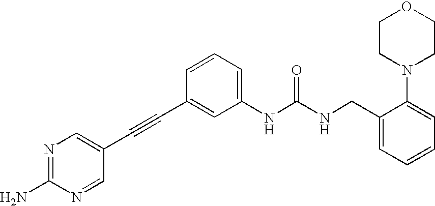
N1=C(N)N=CC(C#CC2=CC(NC(NCC3=CC=CC=C3N3CCOCC3)=O)=CC=C2)=C1
